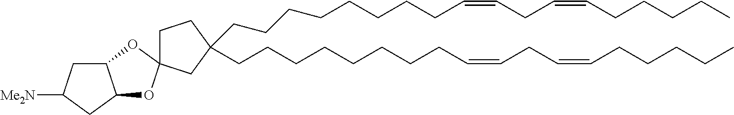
C(CCCCCCCC=CCC=CCCCCC)C1(CCCCCCCCC=CCC=CCCCCC)CC2(CC1)OC1C(O2)CC([Me2N])C1
